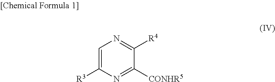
C1=C([R3])N=C([CONHR5])C([R4])=N1
